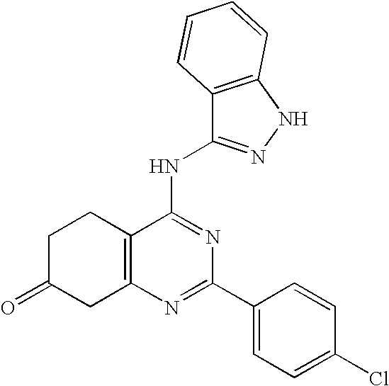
C12=C(N=C(C3=CC=C(Cl)C=C3)N=C1NC1=NNC3=C1C=CC=C3)CC(=O)CC2
